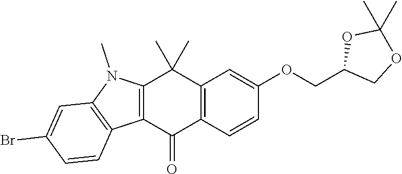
C12=C(C=CC(OCC3COC(C)(C)O3)=C1)C(=O)C1=C(C2(C)C)N(C)C2=C1C=CC(Br)=C2
